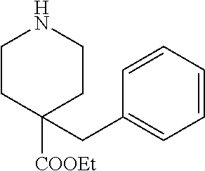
C1CC([COOEt])(CC2=CC=CC=C2)CCN1
